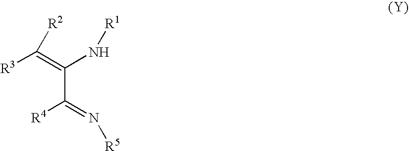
C(C(=N[R5])[R4])(=C([R3])[R2])N[R1]
